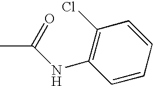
CC(NC1=C(Cl)C=CC=C1)=O
